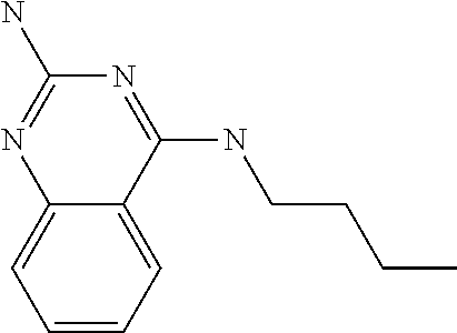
C1=CC=C2C(=C1)N=C(N)N=C2NCCCC
